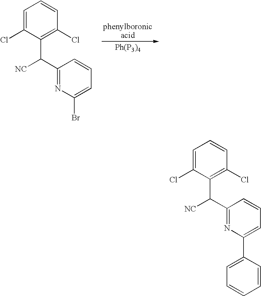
C1=C(Cl)C(C(C2=NC(Br)=CC=C2)[NC])=C(Cl)C=C1.C1=C(Cl)C(C(C2=NC(C3=CC=CC=C3)=CC=C2)[NC])=C(Cl)C=C1
